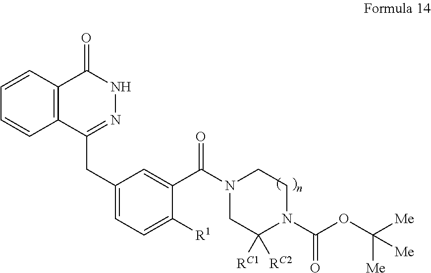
C1=CC=CC2=C1C(=O)NN=C2CC1=CC=C([R1])C(C(N2CC([RC2])([RC1])N(C(OC([Me])([Me])[Me])=O)CC2)=O)=C1
